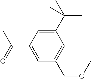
COCC1=CC(C(C)(C)C)=CC(C(C)=O)=C1
